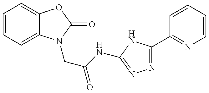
C1=CC=C2C(=C1)OC(=O)N2CC(NC1=NN=C(C2=NC=CC=C2)N1)=O
